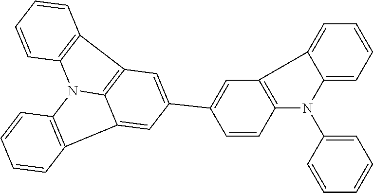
C12=C(N(C3=CC=CC=C3)C3=CC=CC=C13)C=CC(C1=CC3=C4C(=C1)C1=C(N4C4=C3C=CC=C4)C=CC=C1)=C2
